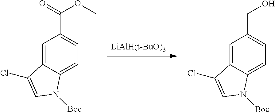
C1=C2C(=CC=C1C(=O)OC)N([Boc])C=C2Cl.[LiAlH(t-BuO)3].C1=C2C(=CC=C1CO)N([Boc])C=C2Cl
